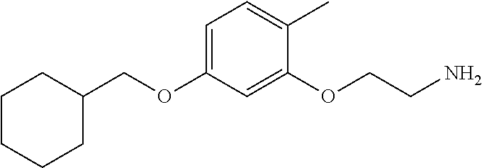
C1=C(OCC2CCCCC2)C=C(OCCN)C(C)=C1
